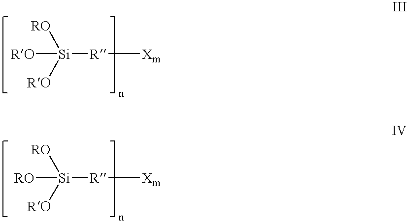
[Si]([R][Xm])([RO])([RO])[RO].[Si]([R][Xm])([RO])([RO])[RO]
